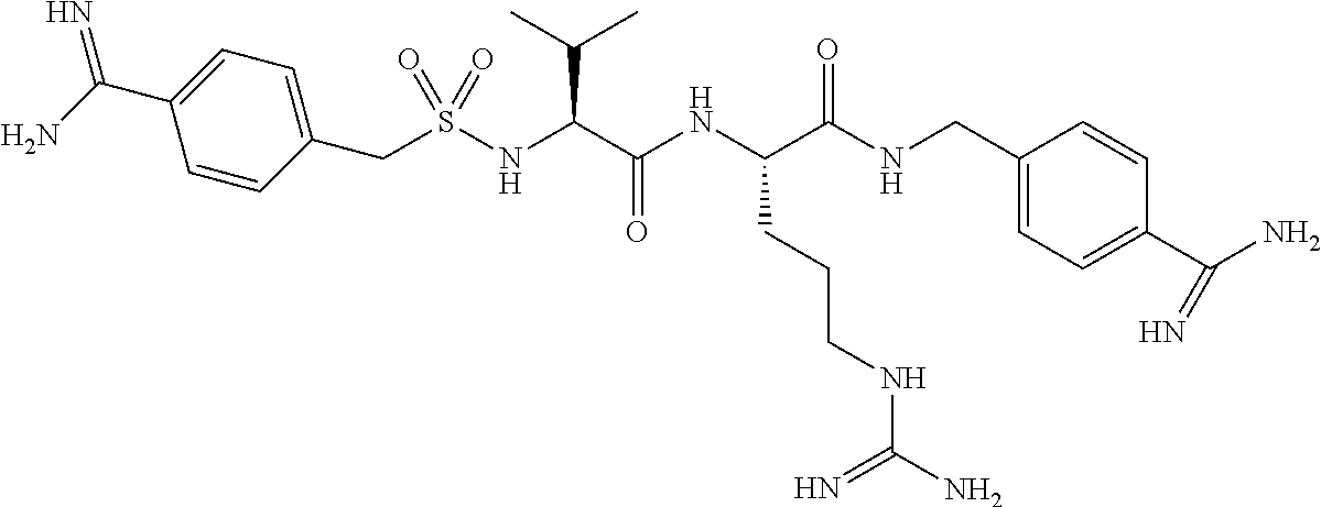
C(S(NC(C(C)C)C(NC(C(NCC1=CC=C(C(N)=N)C=C1)=O)CCCNC(N)=N)=O)(=O)=O)C1=CC=C(C(N)=N)C=C1
